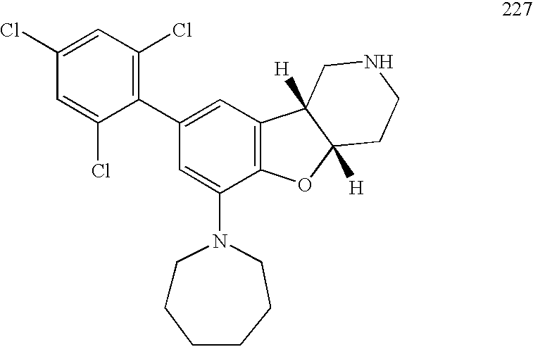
C1CCCCCN1C1=CC(C2=C(Cl)C=C(Cl)C=C2Cl)=CC2=C1OC1([H])C2([H])CNCC1
